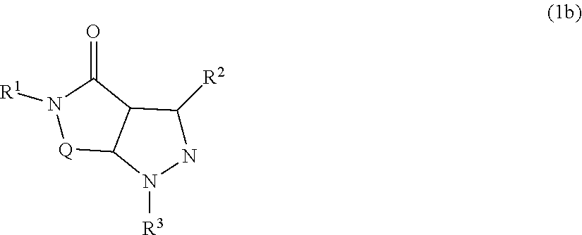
N1([R1])[Q]C2C(C1=O)C([R2])NN2[R3]
